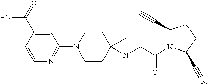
C1=CC(C(=O)O)=CC(N2CCC(C)(NCC(N3C(C#C)CCC3C#N)=O)CC2)=N1
